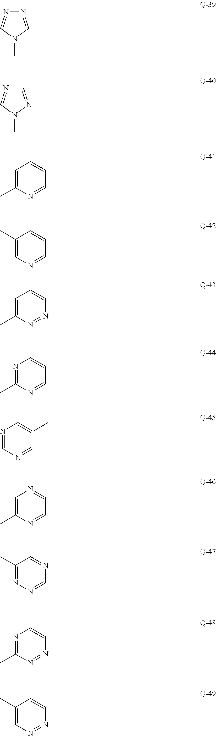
N1=CN(C)C=N1.C1=NN(C)C=N1.C1=C(C)N=CC=C1.C1(C)=CN=CC=C1.C1=C(C)N=NC=C1.N1=C(C)N=CC=C1.N1=CN=CC(C)=C1.C1=C(C)N=CC=N1.C1(C)=NN=CN=C1.N1=C(C)N=NC=C1.C1(C)=CN=NC=C1
